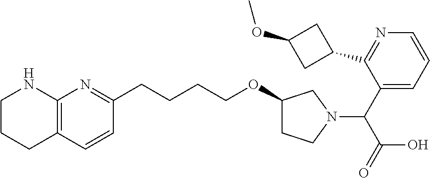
C1CCC2=C(N1)N=C(CCCCOC1CCN(C(C3=CC=CN=C3C3CC(OC)C3)C(=O)O)C1)C=C2
